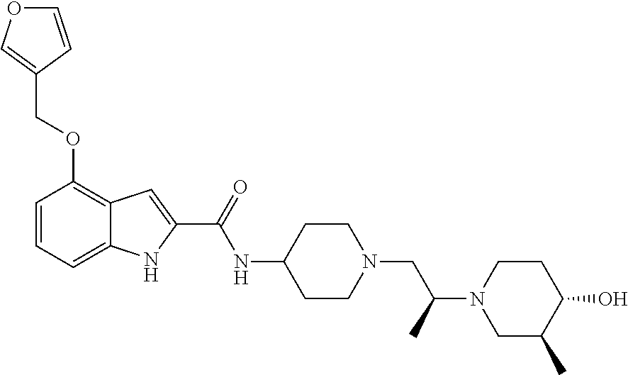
C1=CC=C2C(=C1OCC1=COC=C1)C=C(C(=O)NC1CCN(CC(N3CC(C)C(O)CC3)C)CC1)N2
